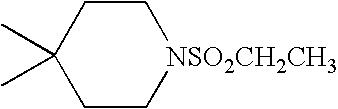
C1CC(C)(C)CC[NSO2CH2CH3]1
